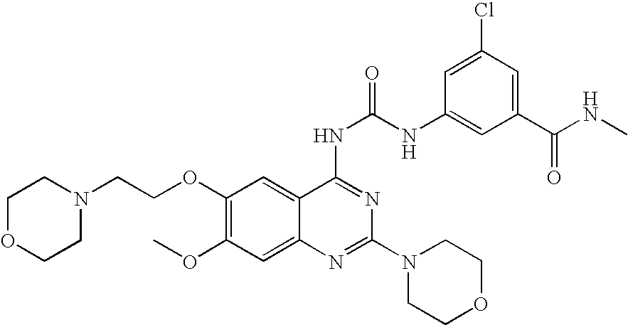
C1(OCCN2CCOCC2)=C(OC)C=C2C(=C1)C(NC(=O)NC1=CC(C(NC)=O)=CC(Cl)=C1)=NC(N1CCOCC1)=N2
